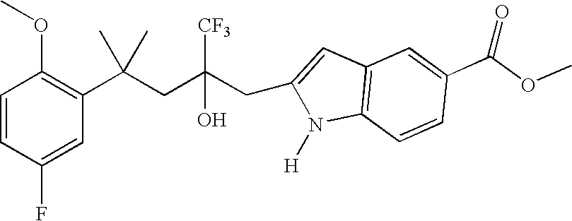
C1=CC(F)=CC(C(CC(CC2=CC3=C(N2[H])C=CC(C(OC)=O)=C3)([CF3])O)(C)C)=C1OC
